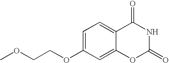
C1=C(OCCOC)C=C2C(=C1)C(=O)NC(=O)O2
